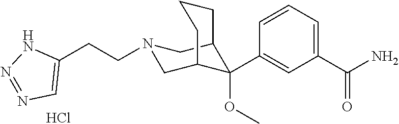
C1(C(N)=O)=CC=CC(C2(OC)C3CN(CCC4=CN=NN4)CC2CCC3)=C1.Cl
